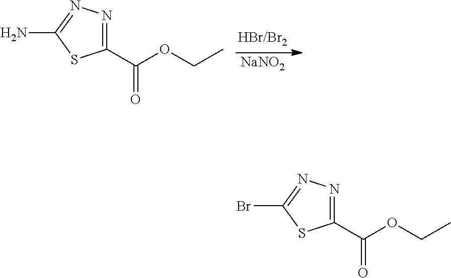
[NaNO2].C1(C(OCC)=O)=NN=C(N)S1.C1(C(OCC)=O)=NN=C(Br)S1
